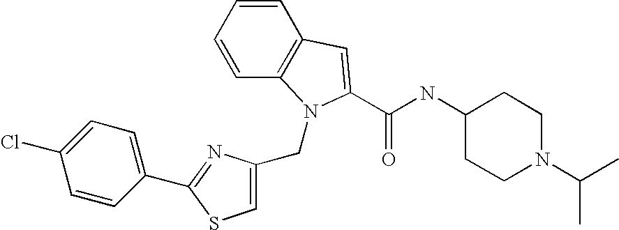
C1=CC=CC2=C1C=C(C(NC1CCN(C(C)C)CC1)=O)N2CC1=CSC(C2=CC=C(Cl)C=C2)=N1
